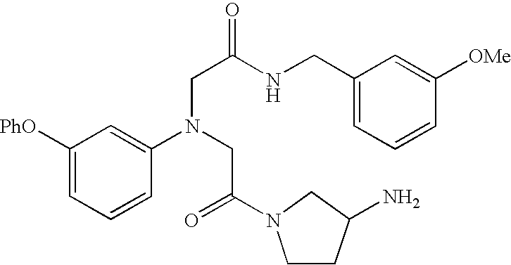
C1([PhO])=CC=CC(N(CC(=O)N2CCC(N)C2)CC(NCC2=CC=CC([OMe])=C2)=O)=C1
